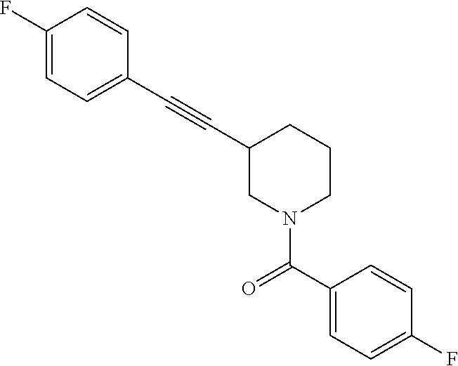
C1(F)=CC=C(C#CC2CN(C(=O)C3=CC=C(F)C=C3)CCC2)C=C1
